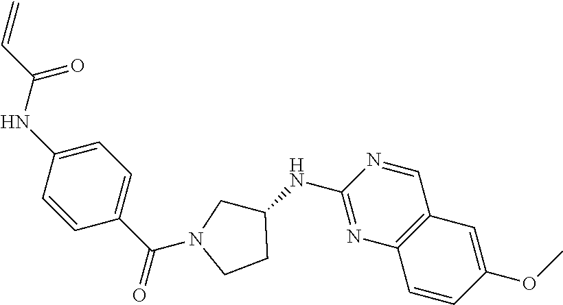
N(C1=NC2=C(C=N1)C=C(OC)C=C2)C1CN(C(C2=CC=C(NC(C=C)=O)C=C2)=O)CC1
